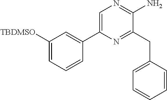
C1([TBDMSO])=CC=CC(C2=CN=C(N)C(CC3=CC=CC=C3)=N2)=C1
